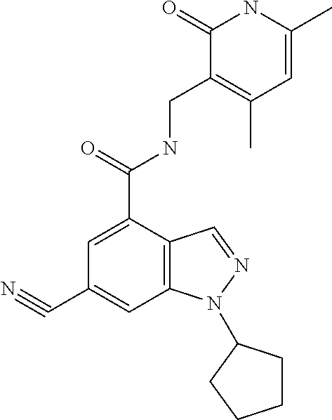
C1(C#N)=CC2=C(C(C(=O)NCC3=C(C)C=C(C)NC3=O)=C1)C=NN2C1CCCC1
